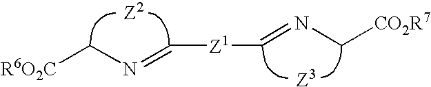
[Z2].[Z3].C(N=C[Z1]C=NC[CO2R7])[R6O2C]
